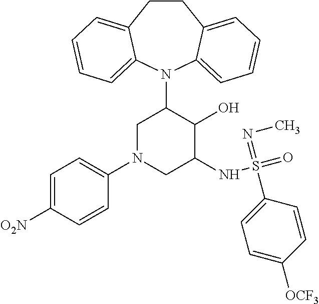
C12=CC=CC=C1N(C1CN(C3=CC=C([O2N])C=C3)CC(NS(=O)(=NC)C3=CC=C([OCF3])C=C3)C1O)C1=CC=CC=C1CC2
